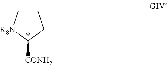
C1C[R8N]C([CONH2])C1.*
